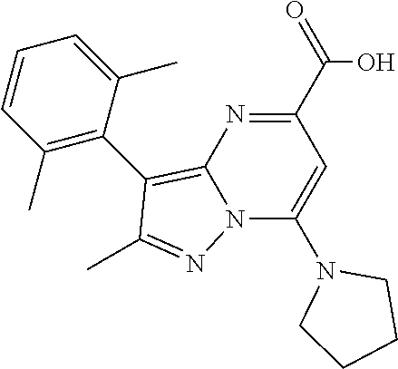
C1(C(O)=O)=NC2=C(C3=C(C)C=CC=C3C)C(C)=NN2C(N2CCCC2)=C1
